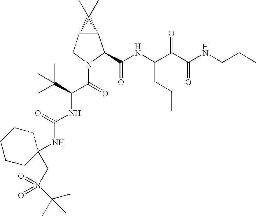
C12C(CN(C(C(NC(=O)NC3(CS(=O)(=O)C(C)(C)C)CCCCC3)C(C)(C)C)=O)C1C(NC(C(C(NCCC)=O)=O)CCC)=O)C2(C)C
